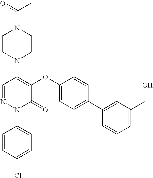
N1(C2=C(OC3=CC=C(C4=CC(CO)=CC=C4)C=C3)C(=O)N(C3=CC=C(Cl)C=C3)N=C2)CCN(C(C)=O)CC1
